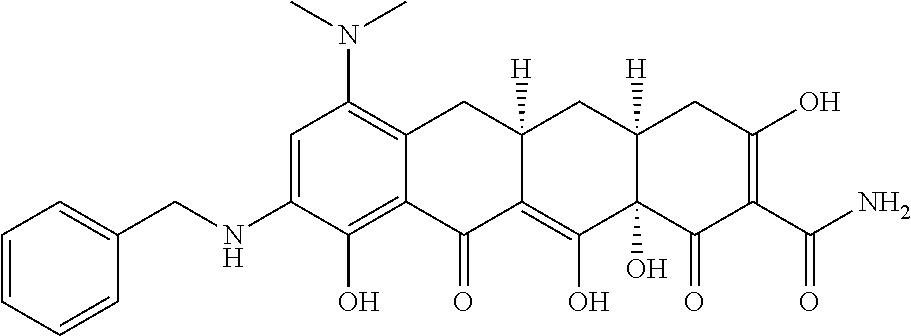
C1=C(NCC2=CC=CC=C2)C(O)=C2C(=C1N(C)C)CC1([H])C(=C(O)C3(O)C([H])(C1)CC(O)=C(C(N)=O)C3=O)C2=O
